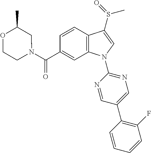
C(C1=CC2=C(C=C1)C(S(=O)C)=CN2C1=NC=C(C2=C(F)C=CC=C2)C=N1)(=O)N1CC(C)OCC1
